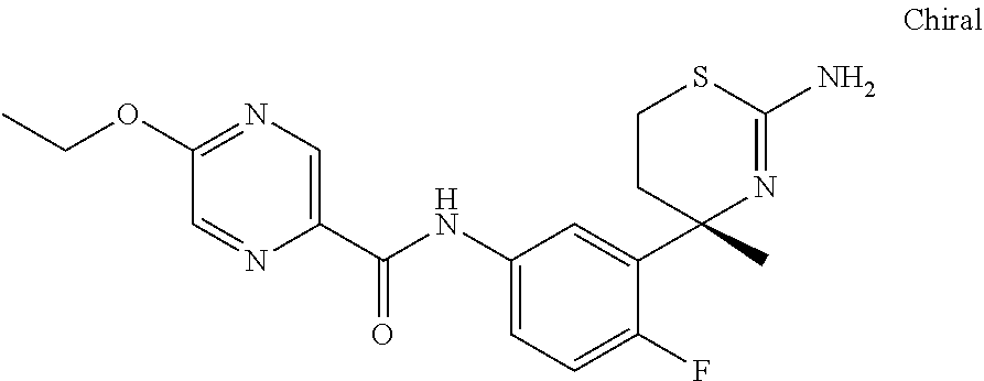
C1(OCC)=NC=C(C(NC2=CC=C(F)C(C3(C)N=C(N)SCC3)=C2)=O)N=C1
